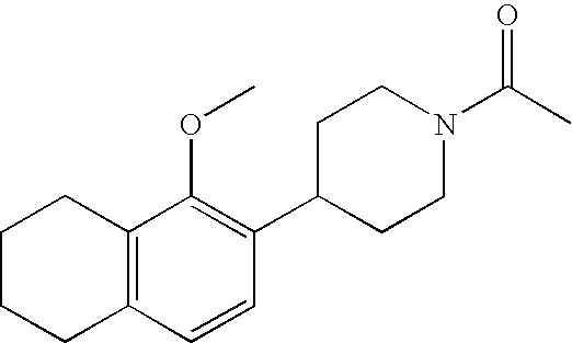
C1CCC2=C(C1)C(OC)=C(C1CCN(C(C)=O)CC1)C=C2
